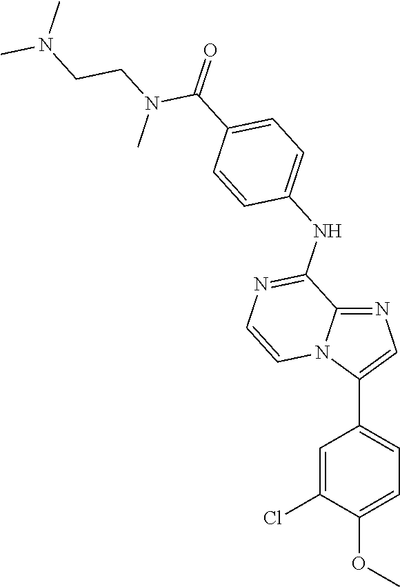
C1=C(Cl)C(OC)=CC=C1C1=CN=C2N1C=CN=C2NC1=CC=C(C(=O)N(CCN(C)C)C)C=C1
